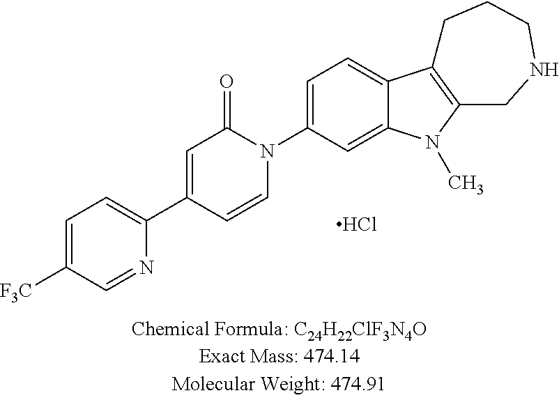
Cl.C1=C([F3C])C=NC(C2=CC(=O)N(C3=CC=C4C(=C3)N(C)C3=C4CCCNC3)C=C2)=C1
